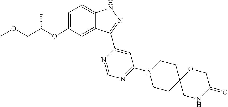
C1=C(OC(COC)C)C=C2C(=C1)NN=C2C1=CC(N2CCC3(CC2)CNC(=O)CO3)=NC=N1
